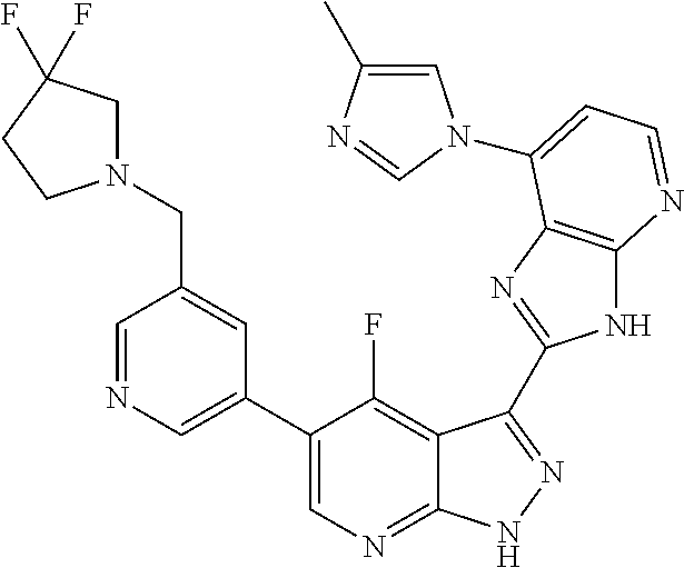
C1=NC=C(C2=CN=C3C(=C2F)C(C2=NC4=C(N2)N=CC=C4N2C=C(C)N=C2)=NN3)C=C1CN1CC(F)(F)CC1
